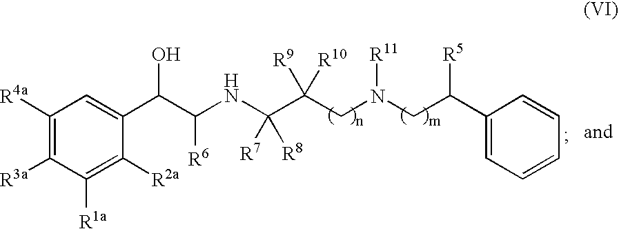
C1(C(CN(CC(C(NC(C(C2=CC([R4a])=C([R3a])C([R1a])=C2[R2a])O)[R6])([R7])[R8])([R10])[R9])[R11])[R5])=CC=CC=C1
